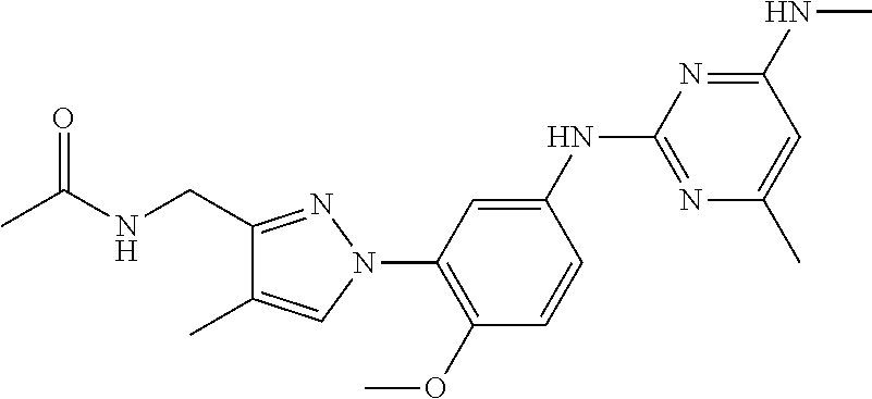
C1=CC(OC)=C(N2C=C(C)C(CNC(C)=O)=N2)C=C1NC1=NC(C)=CC(NC)=N1
